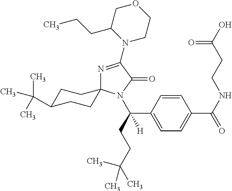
N1=C(N2CCOCC2CCC)C(=O)N(C(C2=CC=C(C(NCCC(O)=O)=O)C=C2)(CCC(C)(C)C)[H])C12CCC(C(C)(C)C)CC2
